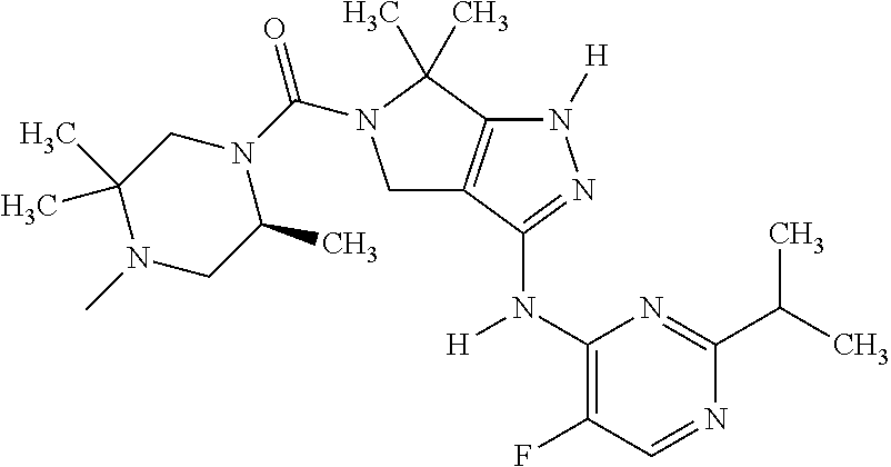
C1(N(C2=NN([H])C3=C2CN(C(N2CC(C)(C)N(C)CC2C)=O)C3(C)C)[H])=C(F)C=NC(C(C)C)=N1
